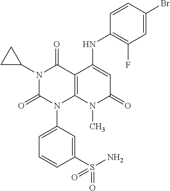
N1(C2CC2)C(=O)N(C2=CC=CC(S(N)(=O)=O)=C2)C2=C(C1=O)C(NC1=C(F)C=C(Br)C=C1)=CC(=O)N2C
